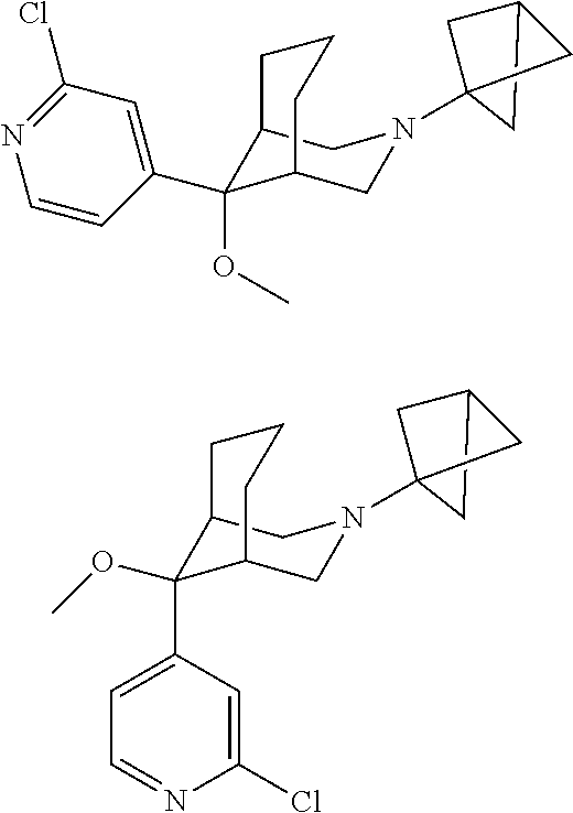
C12C(C3=CC(Cl)=NC=C3)(OC)C(CN(C34CC(C3)C4)C1)CCC2.C12C(OC)(C3=CC=NC(Cl)=C3)C(CN(C34CC(C3)C4)C1)CCC2
